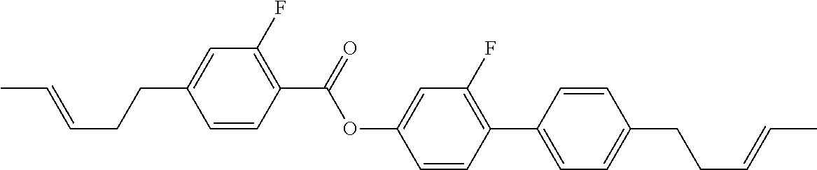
C1=CC(C(OC2=CC(F)=C(C3=CC=C(CCC=CC)C=C3)C=C2)=O)=C(F)C=C1CCC=CC
